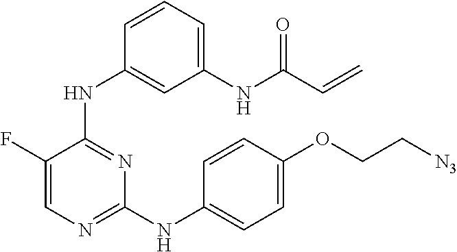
N(C1=NC=C(F)C(NC2=CC(NC(=O)C=C)=CC=C2)=N1)C1=CC=C(OCC[N3])C=C1
